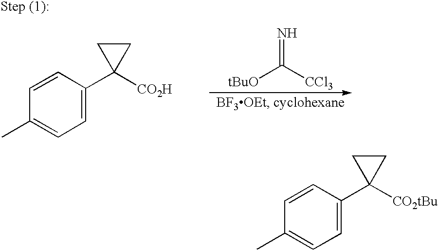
C1(C)=CC=C(C2([CO2tBu])CC2)C=C1.C1(C)=CC=C(C2([CO2H])CC2)C=C1.[tBuO]C(=N)[CCl3]
